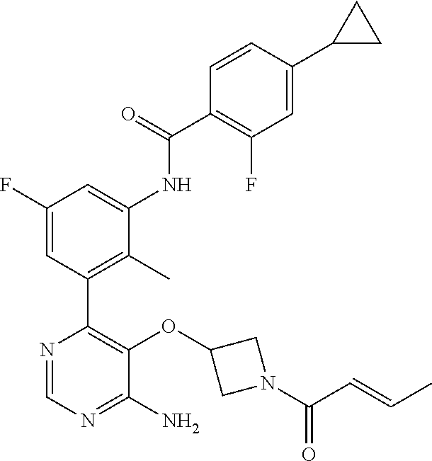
C1(OC2=C(C3=C(C)C(NC(C4=C(F)C=C(C5CC5)C=C4)=O)=CC(F)=C3)N=CN=C2N)CN(C(C=CC)=O)C1
